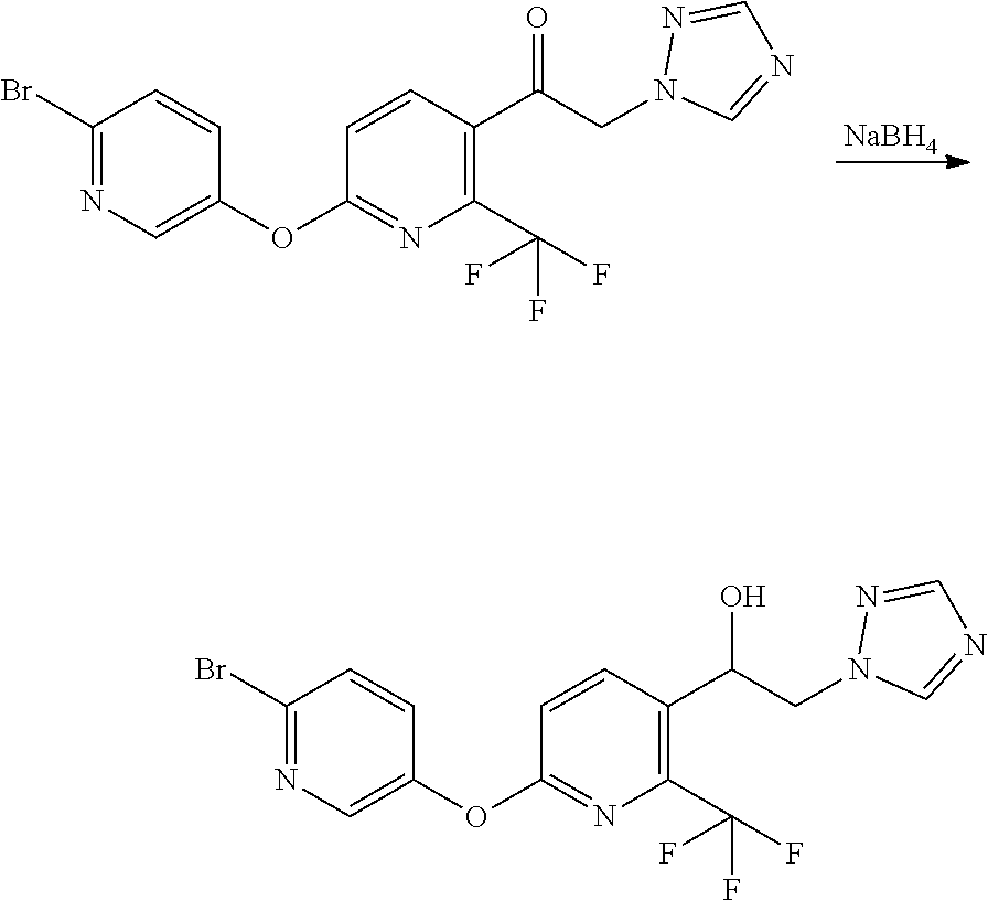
[NaBH4].C1(Br)=NC=C(OC2=NC(C(F)(F)F)=C(C(CN3C=NC=N3)=O)C=C2)C=C1.C1(Br)=NC=C(OC2=NC(C(F)(F)F)=C(C(CN3C=NC=N3)O)C=C2)C=C1
